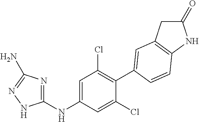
C1(NC2=CC(Cl)=C(C3=CC4=C(NC(=O)C4)C=C3)C(Cl)=C2)=NC(N)=NN1
